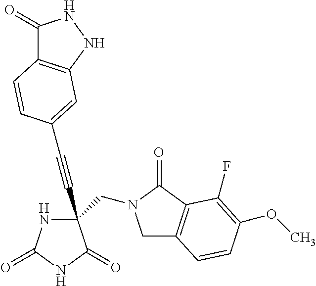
C(#CC1(CN2CC3=C(C2=O)C(F)=C(OC)C=C3)NC(=O)NC1=O)C1=CC2=C(C(=O)NN2)C=C1
